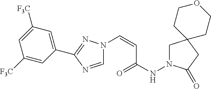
N1(C=CC(NN2CC3(CC2=O)CCOCC3)=O)C=NC(C2=CC([F3C])=CC([F3C])=C2)=N1
